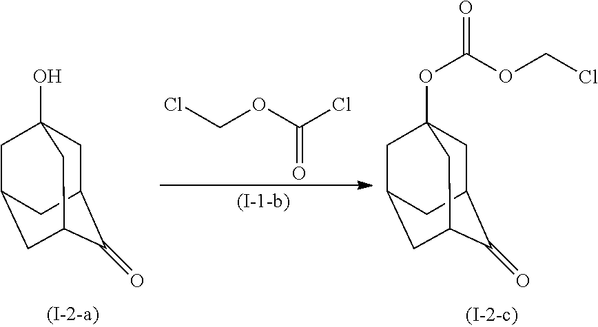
ClCOC(Cl)=O.C1C2C(=O)C3CC(CC1(O)C3)C2.C1C2C(=O)C3CC(CC1(OC(=O)OCCl)C3)C2
